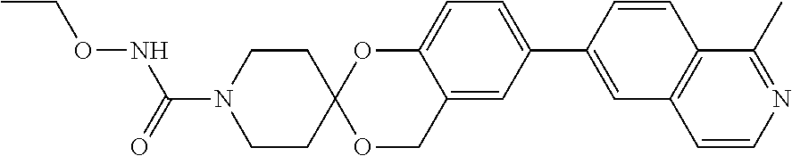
C12=CC(C3=CC4=C(C=C3)C(C)=NC=C4)=CC=C1OC1(OC2)CCN(C(=O)NOCC)CC1
